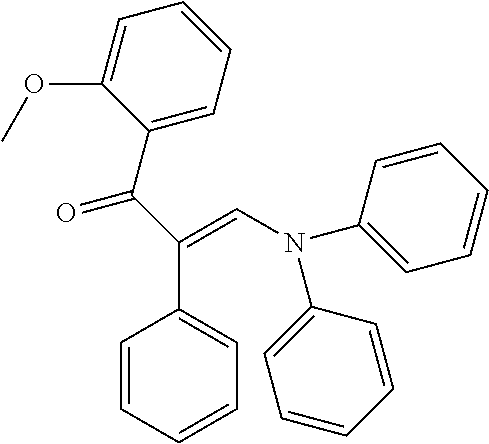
C1=CC=CC=C1C(C(C1=CC=CC=C1OC)=O)=CN(C1=CC=CC=C1)C1=CC=CC=C1
